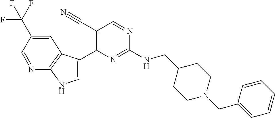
C(NC1=NC(C2=CNC3=C2C=C(C(F)(F)F)C=N3)=C(C#N)C=N1)C1CCN(CC2=CC=CC=C2)CC1
